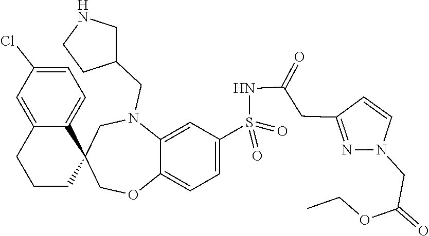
CCOC(=O)CN1N=C(CC(NS(=O)(=O)C2=CC=C3C(=C2)N(CC2CCNC2)CC2(C4=CC=C(Cl)C=C4CCC2)CO3)=O)C=C1
